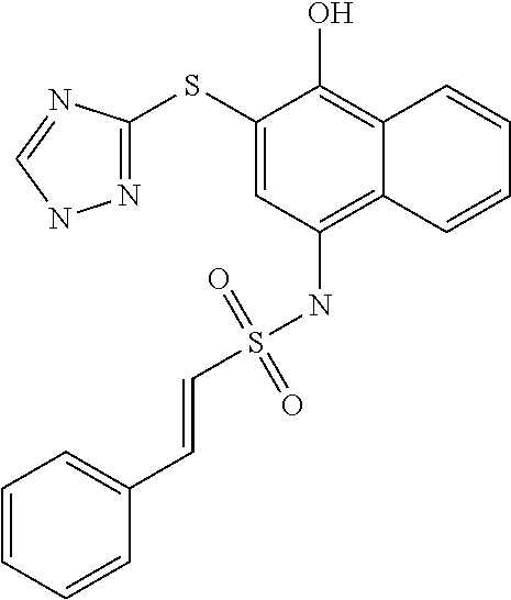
N1=C(SC2=CC(NS(=O)(=O)C=CC3=CC=CC=C3)=C3C(=C2O)C=CC=C3)N=CN1
